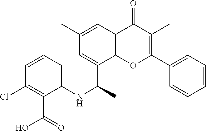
C1=C(C(NC2=CC=CC(Cl)=C2C(O)=O)C)C2=C(C=C1C)C(=O)C(C)=C(C1=CC=CC=C1)O2
